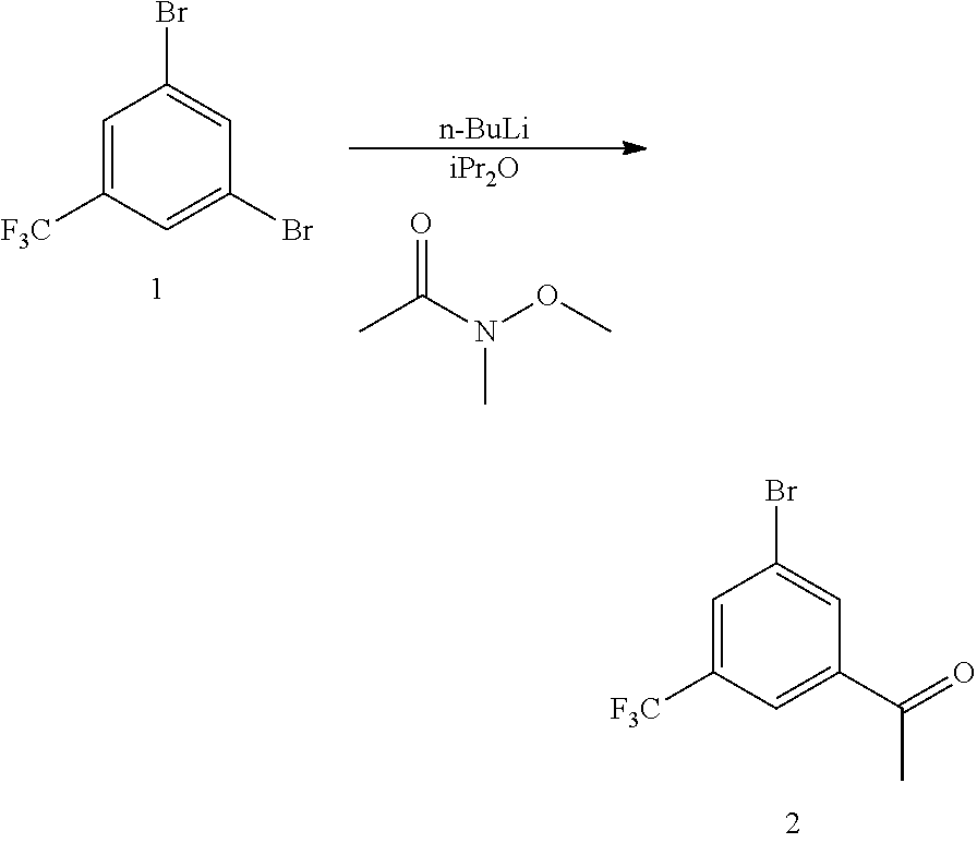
C1=C([F3C])C=C(C(=O)C)C=C1Br.[iPr2O].O=C(N(OC)C)C.[n-BuLi].C1=C([F3C])C=C(Br)C=C1Br
